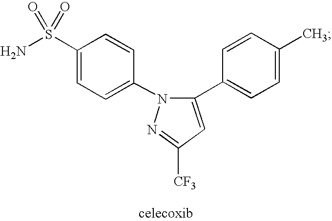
C1(S(N)(=O)=O)=CC=C(N2C(C3=CC=C(C)C=C3)=CC([CF3])=N2)C=C1
